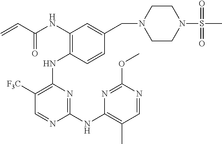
N(C1=C(NC2=C([F3C])C=NC(NC3=C(C)C=NC(OC)=N3)=N2)C=CC(CN2CCN(S(C)(=O)=O)CC2)=C1)C(C=C)=O
